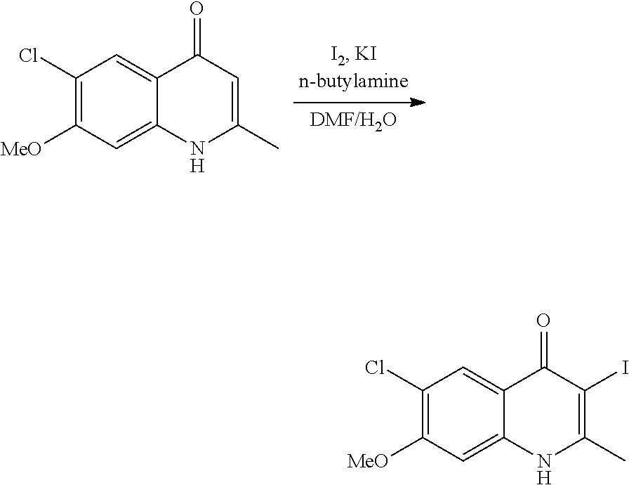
C1(Cl)=C([MeO])C=C2C(=C1)C(=O)C=C(C)N2.C1(Cl)=C([MeO])C=C2C(=C1)C(=O)C(I)=C(C)N2
